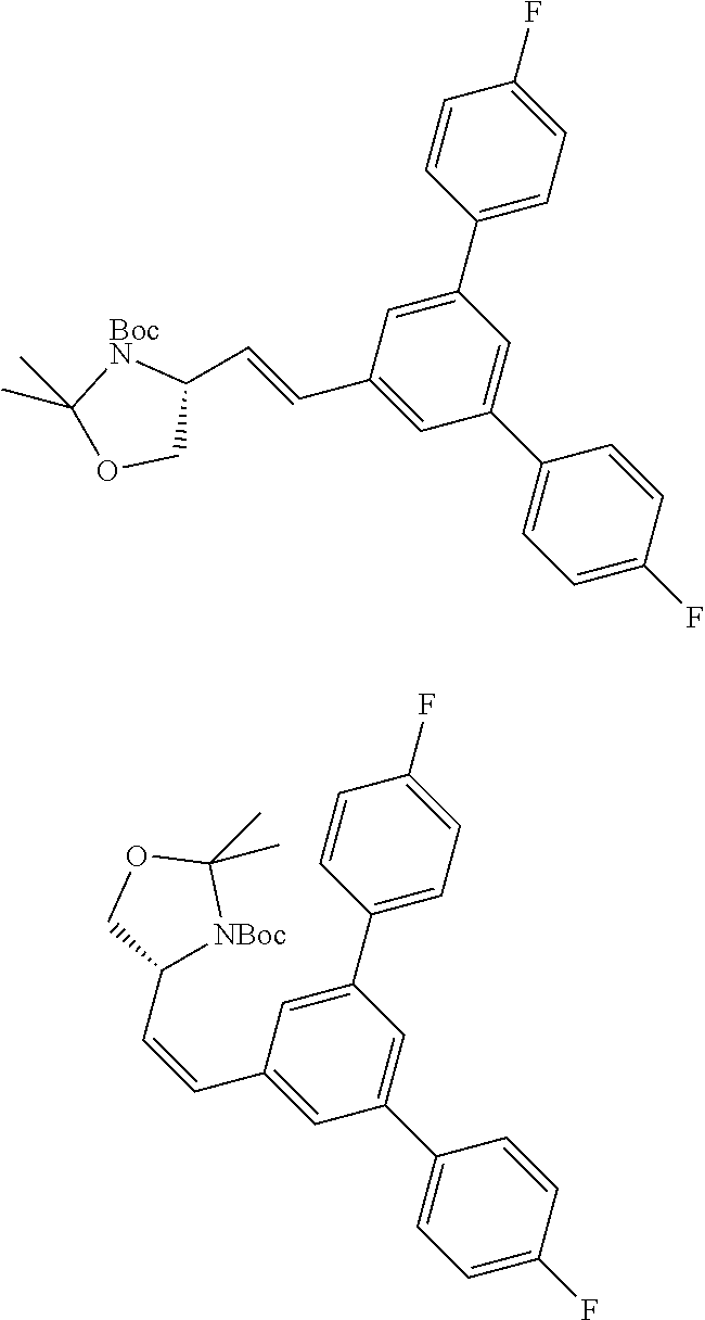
C1=CC(C2=CC(C=CC3[BocN]C(C)(C)OC3)=CC(C3=CC=C(F)C=C3)=C2)=CC=C1F.C1=CC(C2=CC(C=CC3[NBoc]C(C)(C)OC3)=CC(C3=CC=C(F)C=C3)=C2)=CC=C1F
